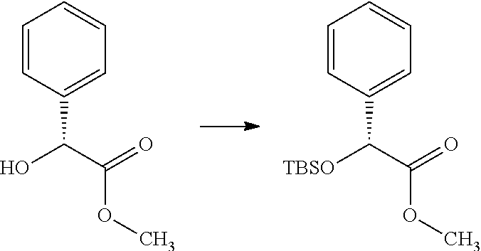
C1=CC(C(O)C(=O)OC)=CC=C1.C1=CC(C([TBSO])C(=O)OC)=CC=C1
